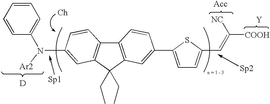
C12=C(C(CC)(CC)C3=C1C=CC(N(C1=CC=CC=C1)[Ar2])=C3)C=C(C1=CC=C(C=C([NC])[COOH])S1)C=C2.[D].[Y]
